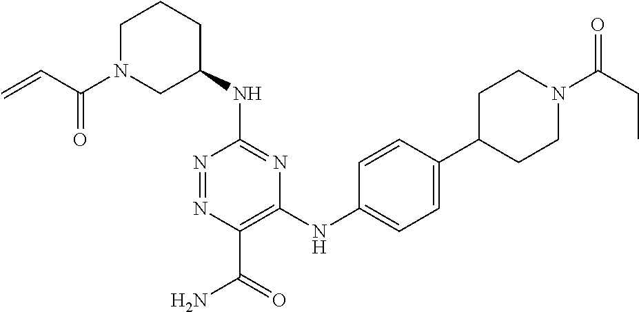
C1(NC2=NC(NC3=CC=C(C4CCN(C(=O)CC)CC4)C=C3)=C(C(=O)N)N=N2)CCCN(C(=O)C=C)C1
